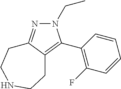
N1(CC)N=C2C(=C1C1=C(F)C=CC=C1)CCNCC2
